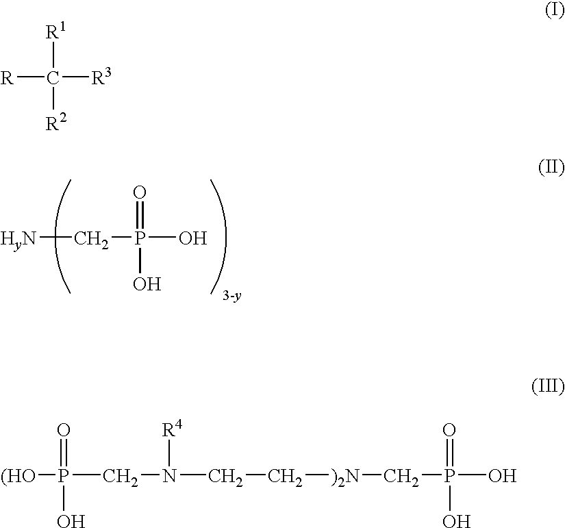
[(HO]P(CN(CC[)2N]CP(O)(=O)O)[R4])(=O)O.[HyN]CP(O)(=O)O.[R]C([R3])([R1])[R2]
